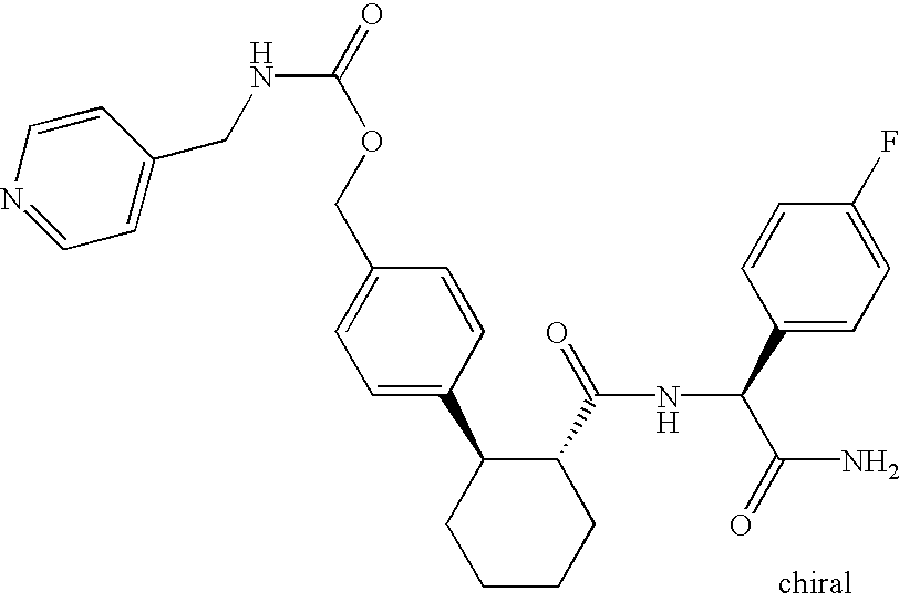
C1=C(C2CCCCC2C(=O)NC(C(N)=O)C2=CC=C(F)C=C2)C=CC(COC(=O)NCC2=CC=NC=C2)=C1
